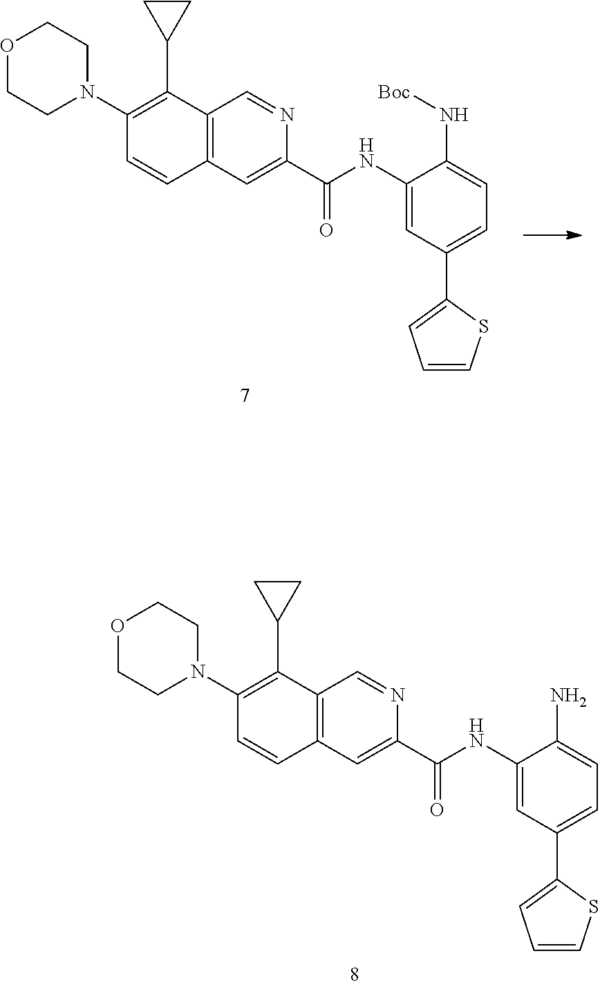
C12=C(C=C(C(=O)NC3=CC(C4=CC=CS4)=CC=C3N[Boc])N=C1)C=CC(N1CCOCC1)=C2C1CC1.C12=C(C=C(C(=O)NC3=CC(C4=CC=CS4)=CC=C3N)N=C1)C=CC(N1CCOCC1)=C2C1CC1
